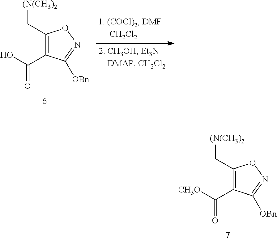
C1(C[(N(CH3)2])=C(C([CH3O])=O)C([OBn])=NO1.C1(C[(N(CH3)2])=C(C(O)=O)C([OBn])=NO1
